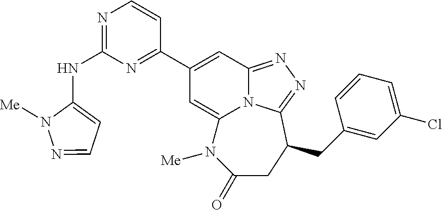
N(C1=NC=CC(C2=CC3=NN=C4N3C(=C2)N([Me])C(=O)CC4CC2=CC(Cl)=CC=C2)=N1)C1=CC=NN1[Me]
